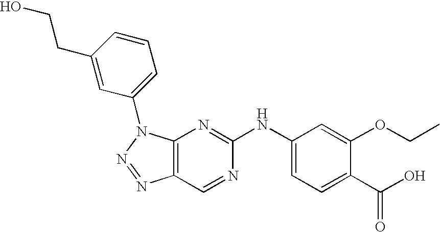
C12=C(N(C3=CC=CC(CCO)=C3)N=N1)N=C(NC1=CC=C(C(=O)O)C(OCC)=C1)N=C2
